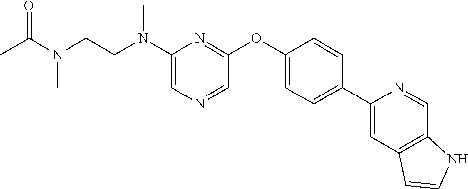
CC(N(C)CCN(C1=CN=CC(OC2=CC=C(C3=CC4=C(C=N3)NC=C4)C=C2)=N1)C)=O
